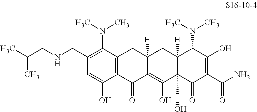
C1(CNCC(C)C)=C(N(C)C)C2=C(C(O)=C1)C(=O)C1=C(O)C3(O)C([H])(CC1([H])C2)C(N(C)C)C(O)=C(C(N)=O)C3=O
